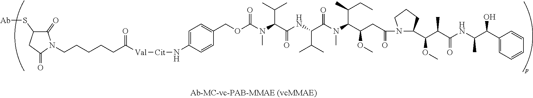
C1(=O)C(S[Ab])CC(=O)N1CCCCCC([Val][Cit]NC1=CC=C(COC(N(C(C(NC(C(N(C(C(CC(N2C(C(C(C(NC(C(C3=CC=CC=C3)O)C)=O)C)OC)CCC2)=O)OC)C(CC)C)C)=O)C(C)C)=O)C(C)C)C)=O)C=C1)=O
